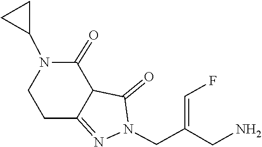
C12=NN(CC(CN)=CF)C(=O)C1C(=O)N(C1CC1)CC2
